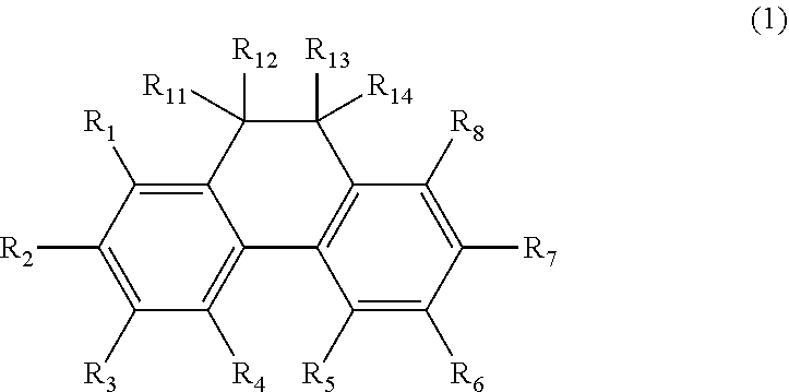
C1([R13])([R14])C([R12])([R11])C2=C([R1])C([R2])=C([R3])C([R4])=C2C2=C1C([R8])=C([R7])C([R6])=C2[R5]
